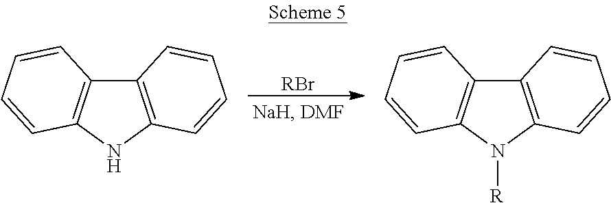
[RBr].C12=C(NC3=C1C=CC=C3)C=CC=C2.C12=C(N([R])C3=C1C=CC=C3)C=CC=C2
